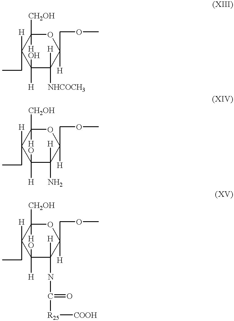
C12([H])C([H])([NHCOCH3])C(COC)([H])OC([CH2OH])(C1(CC)[H])[HOH]2.C12([H])C([H])(N)C(COC)([H])OC([CH2OH])(C1(CC)[H])O2.C12([H])C([H])(NC([R25][COOH])=O)C(COC)([H])OC([CH2OH])(C1(CC)[H])O2
